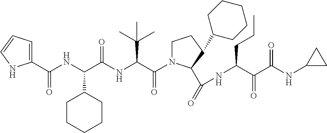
C1(C(NC(C(NC(C(=O)N2CCC(C3CCCCC3)C2C(=O)NC(C(C(NC2CC2)=O)=O)CCC)C(C)(C)C)=O)C2CCCCC2)=O)=CC=CN1
